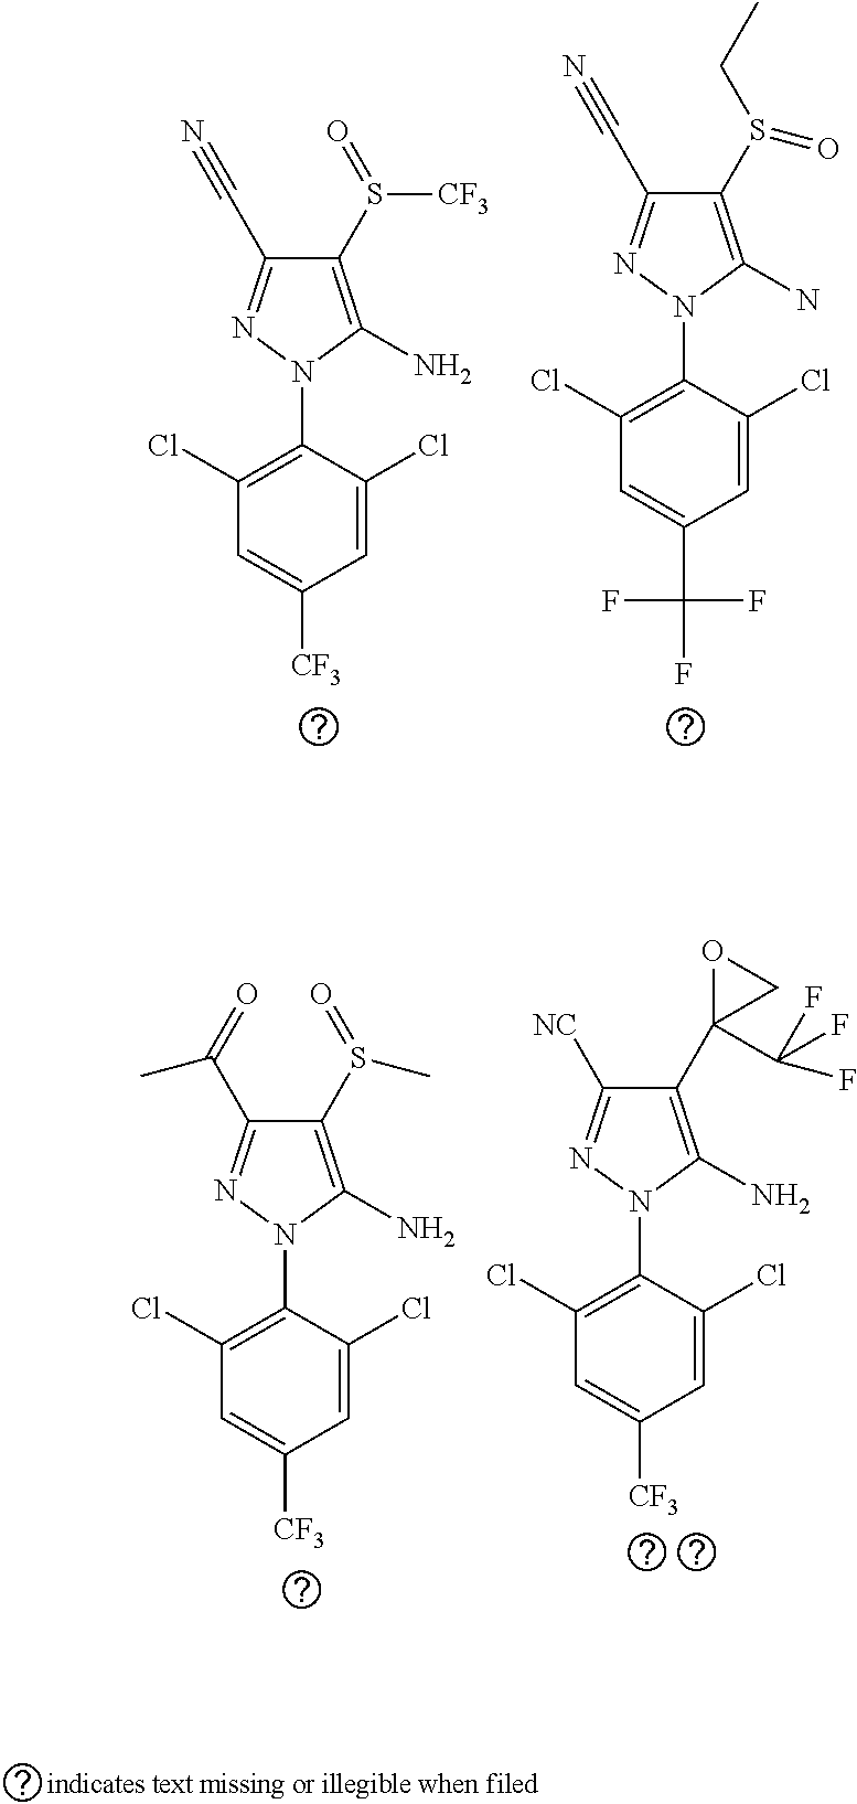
C1(S([CF3])=O)=C(N)N(C2=C(Cl)C=C([CF3])C=C2Cl)N=C1C#N.C1(S(CC)=O)=C(N)N(C2=C(Cl)C=C(C(F)(F)F)C=C2Cl)N=C1C#N.C1(S(C)=O)=C(N)N(C2=C(Cl)C=C([CF3])C=C2Cl)N=C1C(=O)C.C1(C2(C(F)(F)F)CO2)=C(N)N(C2=C(Cl)C=C([CF3])C=C2Cl)N=C1[NC]
